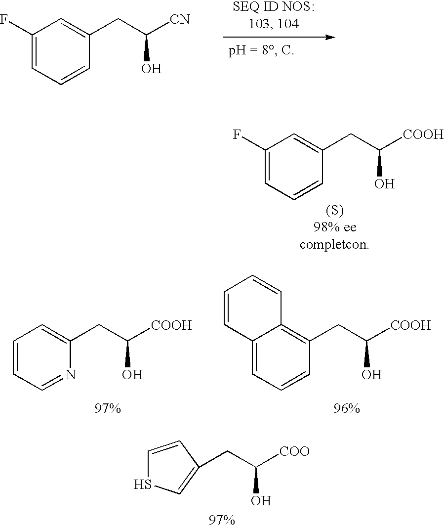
C1(F)=CC=CC(CC([CN])O)=C1.C1(F)=CC=CC(CC([COOH])O)=C1.C1=CC=NC(CC([COOH])O)=C1.C12=CC=CC(CC([COOH])O)=C1C=CC=C2.C(C([COO])O)C1=CSC=C1
